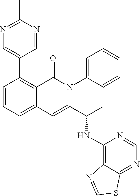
C1(C2=C3C(=CC=C2)C=C(C(NC2=C4C(=NC=N2)SC=N4)C)N(C2=CC=CC=C2)C3=O)=CN=C(C)N=C1
